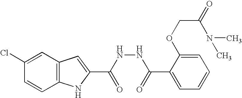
C12=C(C=C(Cl)C=C1)C=C(C(NNC(C1=CC=CC=C1OCC(=O)N(C)C)=O)=O)N2
